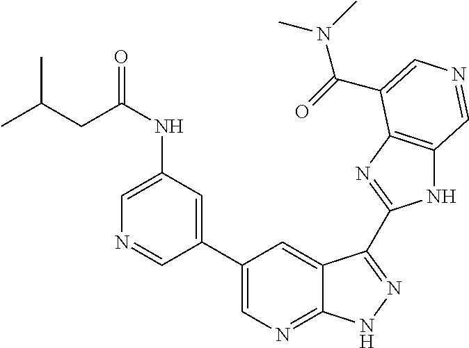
C(C(NC1=CN=CC(C2=CN=C3C(=C2)C(C2=NC4=C(N2)C=NC=C4C(=O)N(C)C)=NN3)=C1)=O)C(C)C
